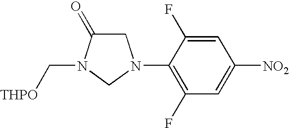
C(N1C(=O)CN(C2=C(F)C=C([NO2])C=C2F)C1)[THPO]
